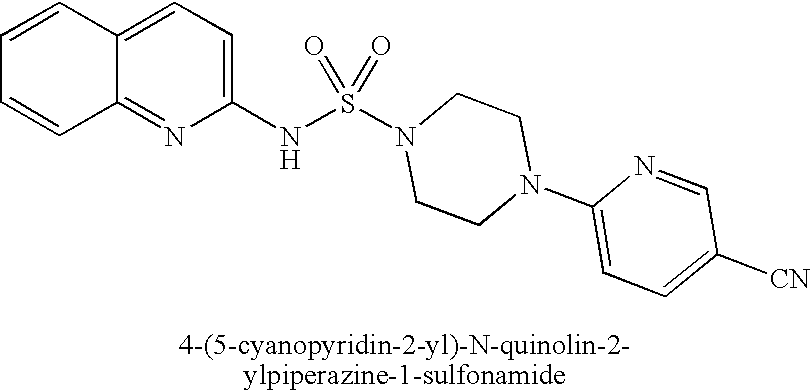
C12=CC=C(NS(N3CCN(C4=CC=C([CN])C=N4)CC3)(=O)=O)N=C1C=CC=C2
